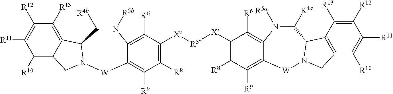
C12=C([R13])C([R12])=C([R11])C([R10])=C1CN1[W]C3=C([R9])C([R8])=C([X][R3][X]C4=C([R8])C([R9])=C5[W]N6C(C7=C(C([R10])=C([R11])C([R12])=C7[R13])C6)C([R4a])N([R5a])C5=C4[R6])C([R6])=C3N([R5b])C([R4b])C21
